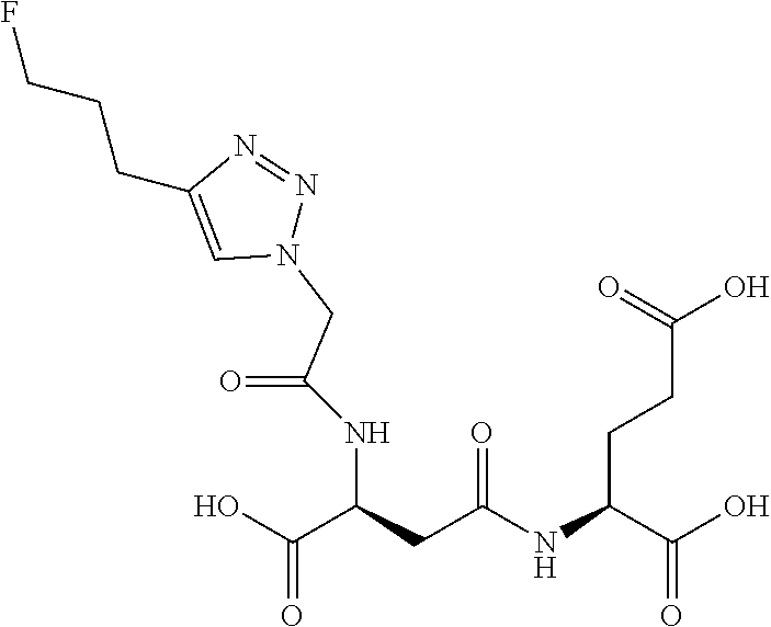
OC(C(CC(NC(C(O)=O)CCC(O)=O)=O)NC(=O)CN1N=NC(CCCF)=C1)=O
